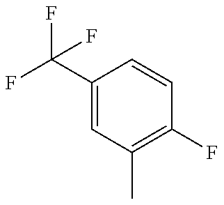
C1(C(F)(F)F)=CC(C)=C(F)C=C1
